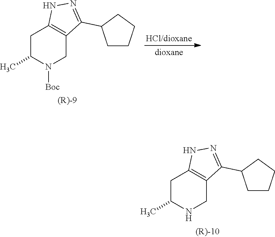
[HCl/dioxane].[dioxane].C1C(C)N([Boc])CC2=C1NN=C2C1CCCC1.C1C(C)NCC2=C1NN=C2C1CCCC1
